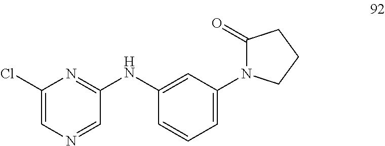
C1(Cl)=CN=CC(NC2=CC(N3C(=O)CCC3)=CC=C2)=N1
